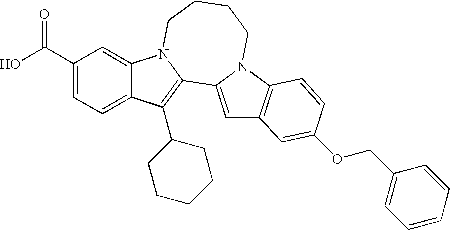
C1(C(=O)O)=CC=C2C(=C1)N1C(=C2C2CCCCC2)C2=CC3=C(N2CCCC1)C=CC(OCC1=CC=CC=C1)=C3
